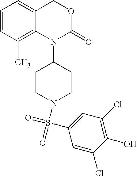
C1=CC(C)=C2C(=C1)COC(=O)N2C1CCN(S(C2=CC(Cl)=C(O)C(Cl)=C2)(=O)=O)CC1
